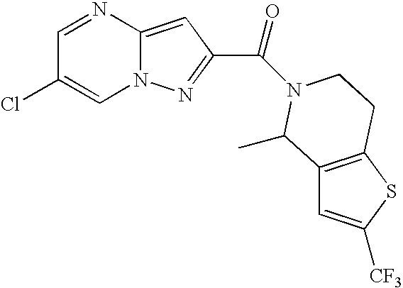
C1=NC2=CC(C(=O)N3CCC4=C(C=C([CF3])S4)C3C)=NN2C=C1Cl
